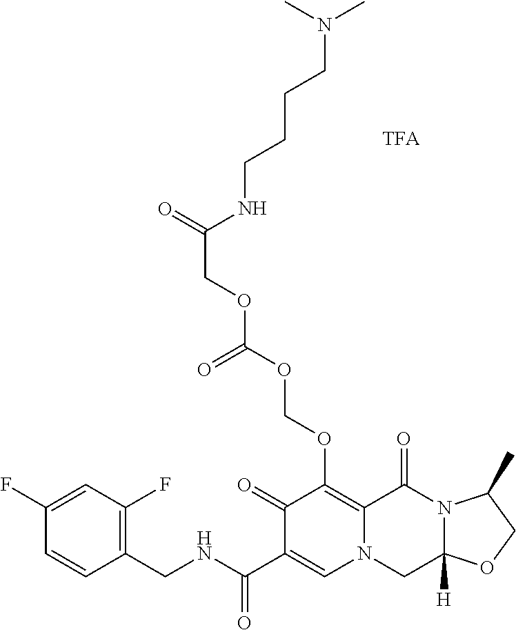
C1(F)=CC(F)=C(CNC(C2=CN3C(=C(OCOC(OCC(NCCCCN(C)C)=O)=O)C2=O)C(=O)N2C([H])(C3)OCC2C)=O)C=C1.[TFA]
